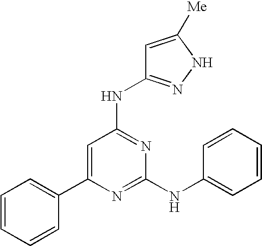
N(C1=NC(NC2=CC=CC=C2)=NC(C2=CC=CC=C2)=C1)C1=NNC([Me])=C1
